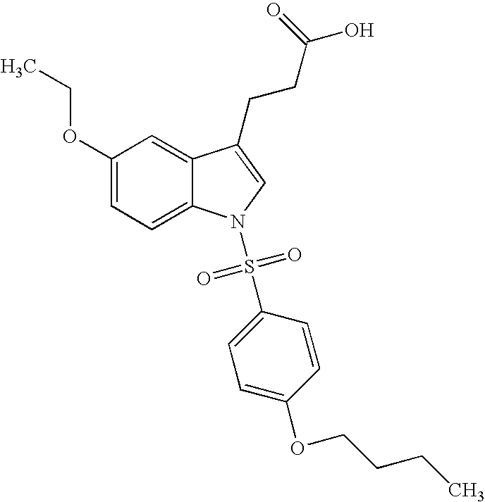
C12=CC(OCC)=CC=C1N(S(C1=CC=C(OCCCC)C=C1)(=O)=O)C=C2CCC(=O)O
